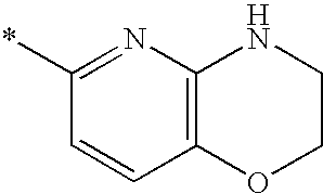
C1(*)=NC2=C(C=C1)OCCN2
